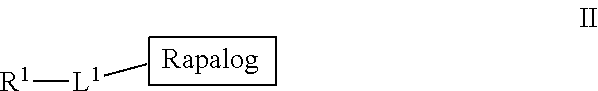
[R1][L1]C
